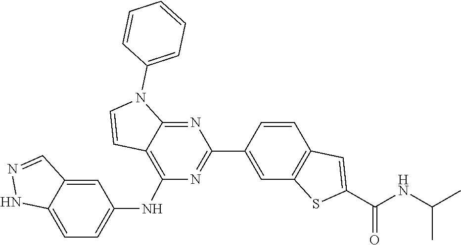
C1=CC2=C(C=C1C1=NC(NC3=CC=C4NN=CC4=C3)=C3C(=N1)N(C1=CC=CC=C1)C=C3)SC(C(=O)NC(C)C)=C2
